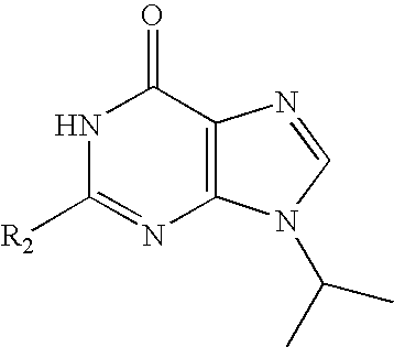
N1C([R2])=NC2=C(C1=O)N=CN2C(C)C
